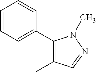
C1=CC=C(C2=C(C)C=NN2C)C=C1
